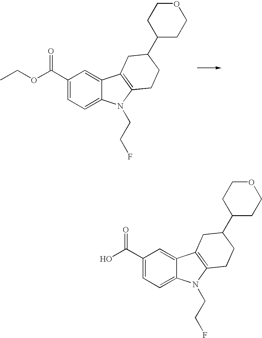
C1(C(OCC)=O)=CC=C2C(=C1)C1=C(N2CCF)CCC(C2CCOCC2)C1.C1(C(O)=O)=CC=C2C(=C1)C1=C(N2CCF)CCC(C2CCOCC2)C1
